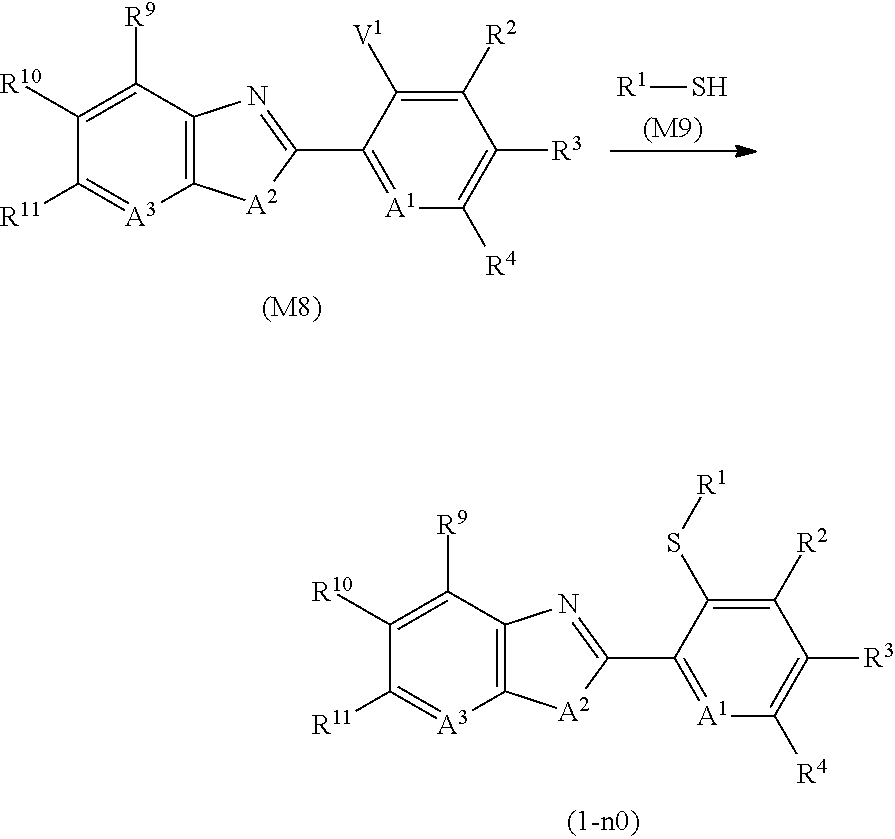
C1([R2])=C([V1])C(C2=NC3=C([A2]2)[A3]=C([R11])C([R10])=C3[R9])=[A1]C([R4])=C1[R3].[R1]S.[(M9)].[(M8)].C1([R2])=C(S[R1])C(C2=NC3=C([A2]2)[A3]=C([R11])C([R10])=C3[R9])=[A1]C([R4])=C1[R3]
